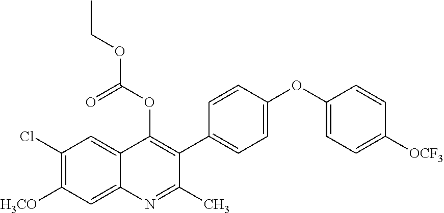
C1(Cl)=C([H3CO])C=C2C(=C1)C(OC(OCC)=O)=C(C1=CC=C(OC3=CC=C([OCF3])C=C3)C=C1)C(C)=N2
